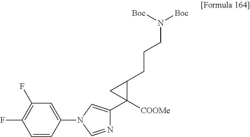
C1(F)=C(F)C=C(N2C=C(C3([COOMe])C(CCCN([Boc])[Boc])C3)N=C2)C=C1
